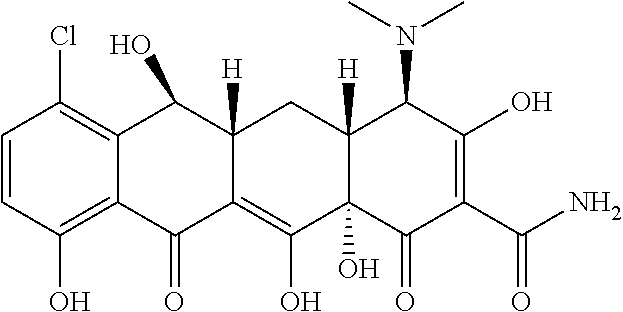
C1=CC(O)=C2C(=C1Cl)C(O)C1([H])C(=C(O)C3(O)C([H])(C1)C(N(C)C)C(O)=C(C(N)=O)C3=O)C2=O
